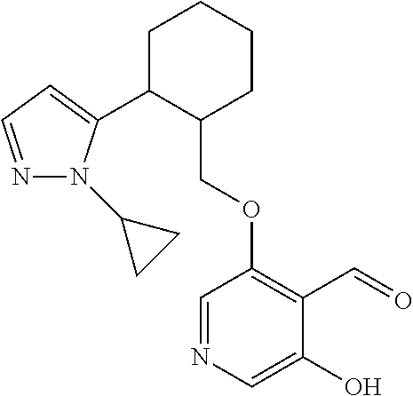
C1C(C2=CC=NN2C2CC2)C(COC2=C(C=O)C(O)=CN=C2)CCC1
